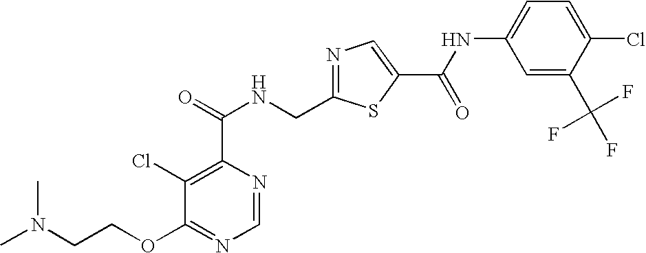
N1=C(CNC(=O)C2=C(Cl)C(OCCN(C)C)=NC=N2)SC(C(=O)NC2=CC=C(Cl)C(C(F)(F)F)=C2)=C1
